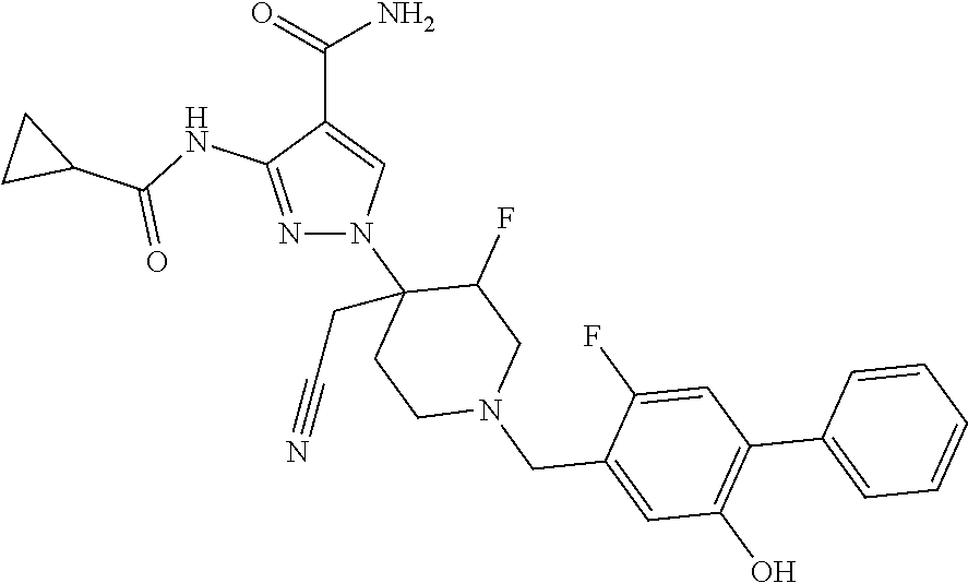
N1=C(NC(C2CC2)=O)C(C(=O)N)=CN1C1(CC#N)CCN(CC2=CC(O)=C(C3=CC=CC=C3)C=C2F)CC1F
